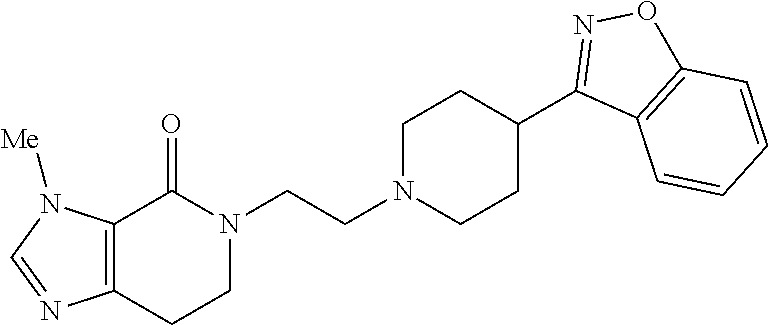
N1(CCN2CCC(C3=NOC4=C3C=CC=C4)CC2)C(=O)C2=C(CC1)N=CN2[Me]
